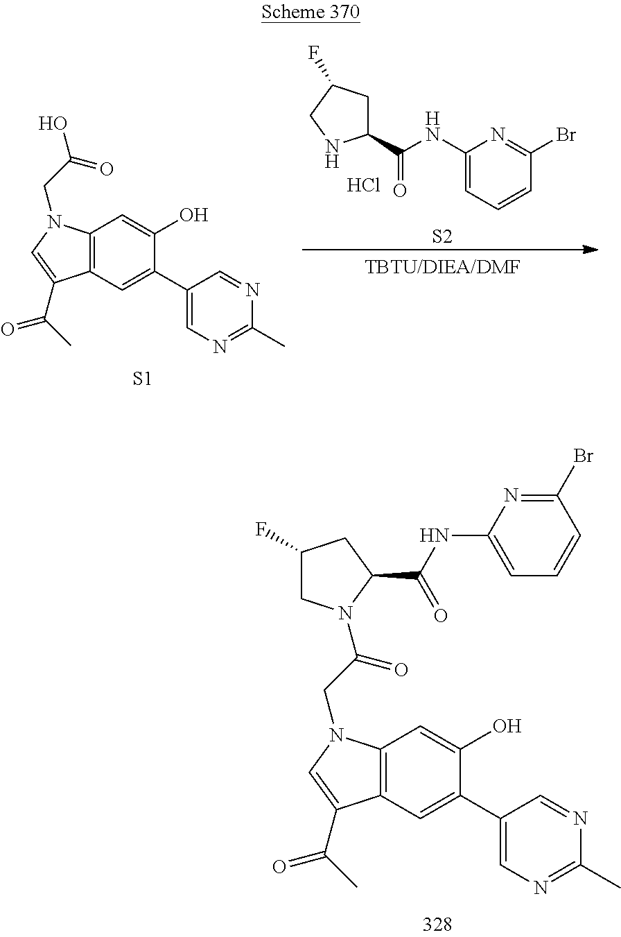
C12=C(N(CC(=O)N3CC(F)CC3C(NC3=CC=CC(Br)=N3)=O)C=C1C(C)=O)C=C(O)C(C1=CN=C(C)N=C1)=C2.C1(C(NC2=CC=CC(Br)=N2)=O)CC(F)CN1.[S2].C12=C(N(CC(O)=O)C=C1C(C)=O)C=C(O)C(C1=CN=C(C)N=C1)=C2.[S1].Cl
